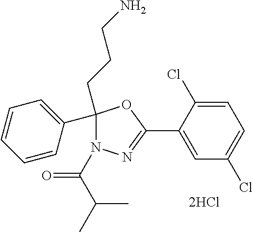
C1(C2(CCCN)N(C(=O)C(C)C)N=C(C3=CC(Cl)=CC=C3Cl)O2)=CC=CC=C1
